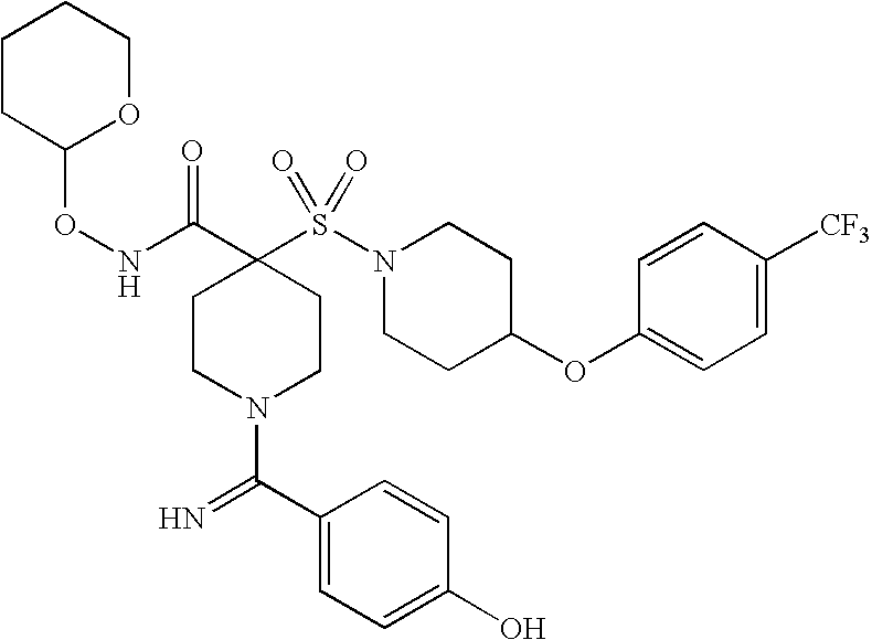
C1(OC2CCN(S(=O)(=O)C3(C(=O)NOC4OCCCC4)CCN(C(=N)C4=CC=C(O)C=C4)CC3)CC2)=CC=C([CF3])C=C1
